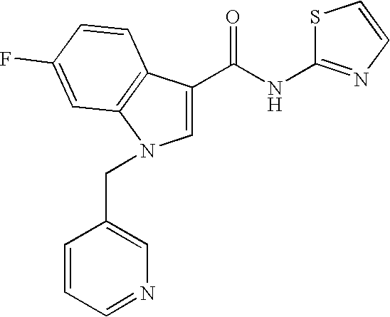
C1(C(NC2=NC=CS2)=O)=CN(CC2=CN=CC=C2)C2=C1C=CC(F)=C2
